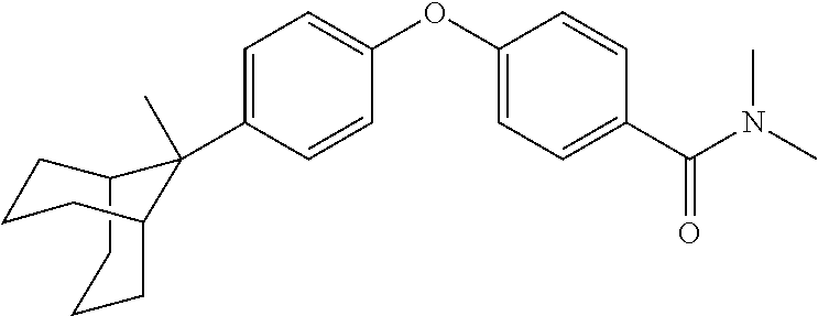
C12CCCC(CCC1)C2(C1=CC=C(OC2=CC=C(C(N(C)C)=O)C=C2)C=C1)C
